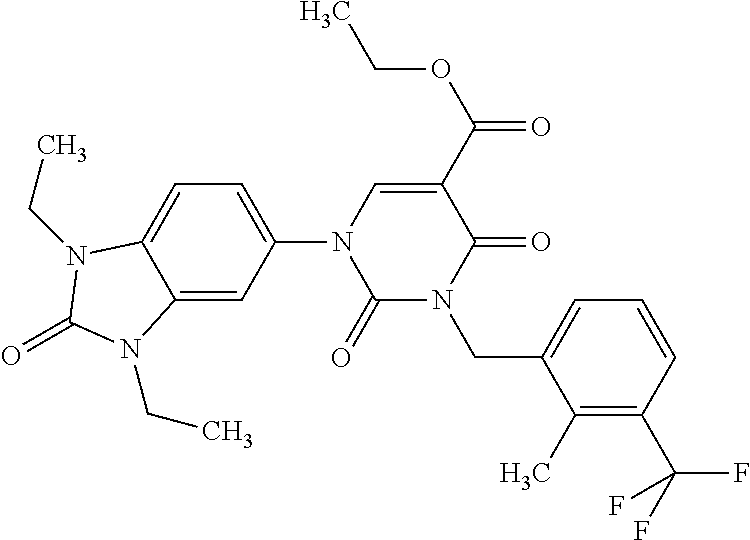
C1(=O)N(CC2=CC=CC(C(F)(F)F)=C2C)C(=O)C(C(OCC)=O)=CN1C1=CC=C2C(=C1)N(CC)C(=O)N2CC
